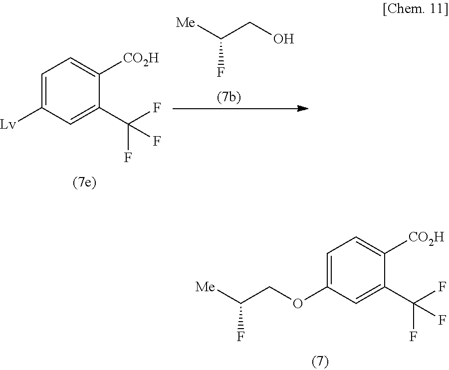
C1=C(OCC([Me])F)C=C(C(F)(F)F)C([CO2H])=C1.OCC([Me])F.C1=C([Lv])C=C(C(F)(F)F)C([CO2H])=C1
